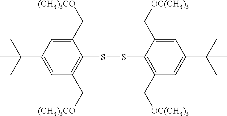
C1(C[(CH3)3CO])=CC(C(C)(C)C)=CC(C[(CH3)3CO])=C1SSC1=C(C[OC(CH3)3])C=C(C(C)(C)C)C=C1C[OC(CH3)3]
